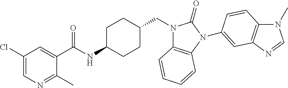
C1(Cl)=CN=C(C)C(C(NC2CCC(CN3C4=C(N(C5=CC6=C(N(C)C=N6)C=C5)C3=O)C=CC=C4)CC2)=O)=C1
